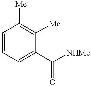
C1=CC=C(C([NHMe])=O)C([Me])=C1[Me]
